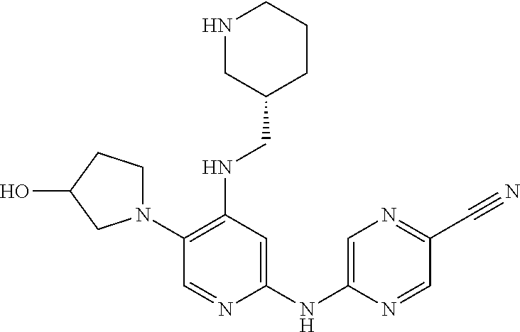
C1(N2CCC(O)C2)=C(NCC2CCCNC2)C=C(NC2=CN=C(C#N)C=N2)N=C1
